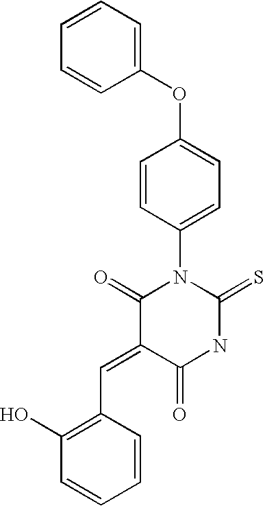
O=C1C(=CC2=C(O)C=CC=C2)C(=O)N(C2=CC=C(OC3=CC=CC=C3)C=C2)C(=S)N1
